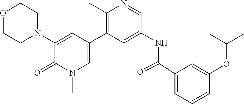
O1CCN(C2=CC(C3=C(C)N=CC(NC(C4=CC=CC(OC(C)C)=C4)=O)=C3)=CN(C)C2=O)CC1
